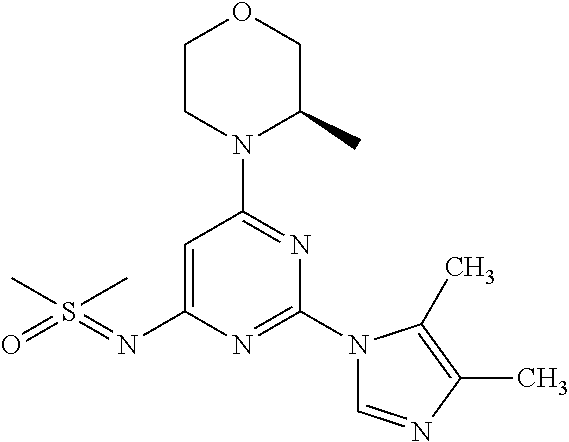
O1CCN(C2=NC(N3C=NC(C)=C3C)=NC(N=S(=O)(C)C)=C2)C(C)C1
